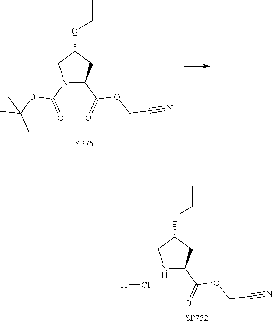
[SP751].N1(C(=O)OC(C)(C)C)C(C(=O)OCC#N)CC(OCC)C1.N1C(C(=O)OCC#N)CC(OCC)C1.[H]Cl.[SP752]
